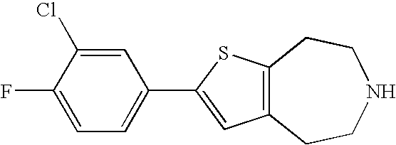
C12=C(SC(C3=CC=C(F)C(Cl)=C3)=C1)CCNCC2
